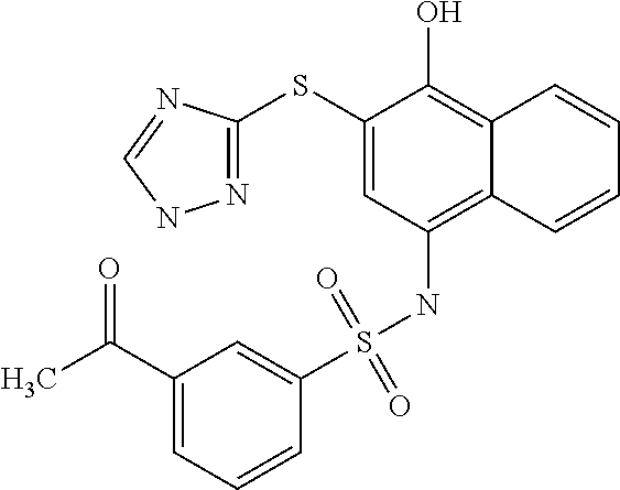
N1=C(SC2=CC(NS(C3=CC(C(C)=O)=CC=C3)(=O)=O)=C3C(=C2O)C=CC=C3)N=CN1
